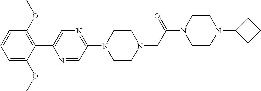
C1=C(OC)C(C2=CN=C(N3CCN(CC(N4CCN(C5CCC5)CC4)=O)CC3)C=N2)=C(OC)C=C1
